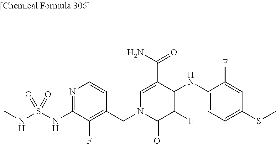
C1(F)=CC(SC)=CC=C1NC1=C(F)C(=O)N(CC2=C(F)C(NS(NC)(=O)=O)=NC=C2)C=C1C(N)=O
